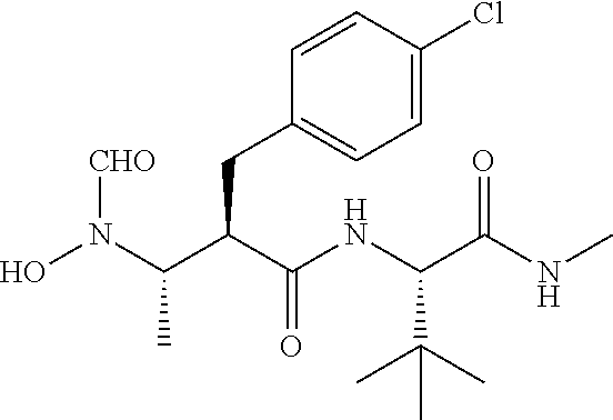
ON(C(C(C(NC(C(NC)=O)C(C)(C)C)=O)CC1=CC=C(Cl)C=C1)C)[CHO]
